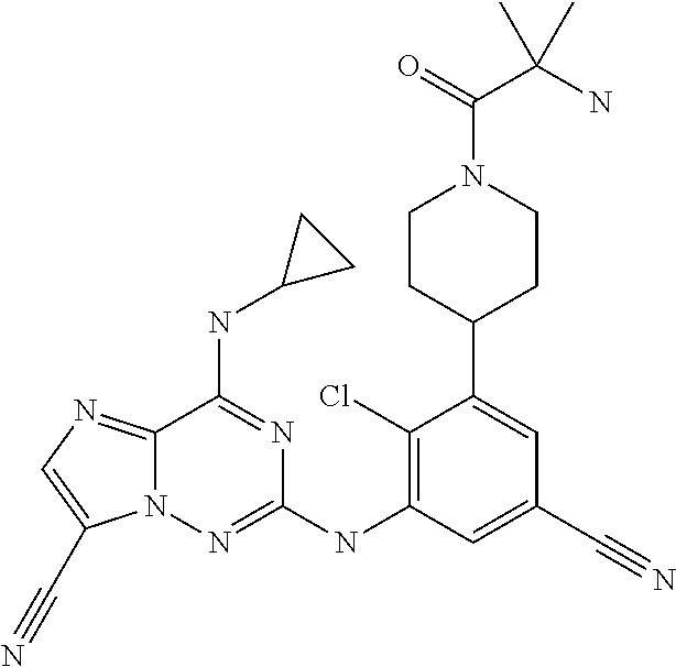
N12C(=NC=C1C#N)C(NC1CC1)=NC(NC1=C(Cl)C(C3CCN(C(=O)C(N)(C)C)CC3)=CC(C#N)=C1)=N2
